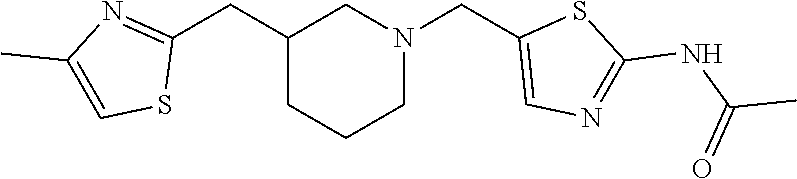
C(C1CCCN(CC2=CN=C(NC(=O)C)S2)C1)C1=NC(C)=CS1
